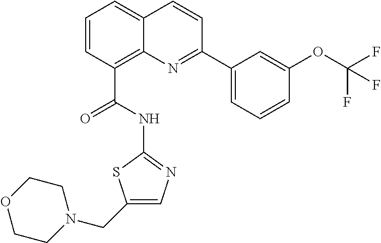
C1=CC(C(NC2=NC=C(CN3CCOCC3)S2)=O)=C2C(=C1)C=CC(C1=CC=CC(OC(F)(F)F)=C1)=N2
